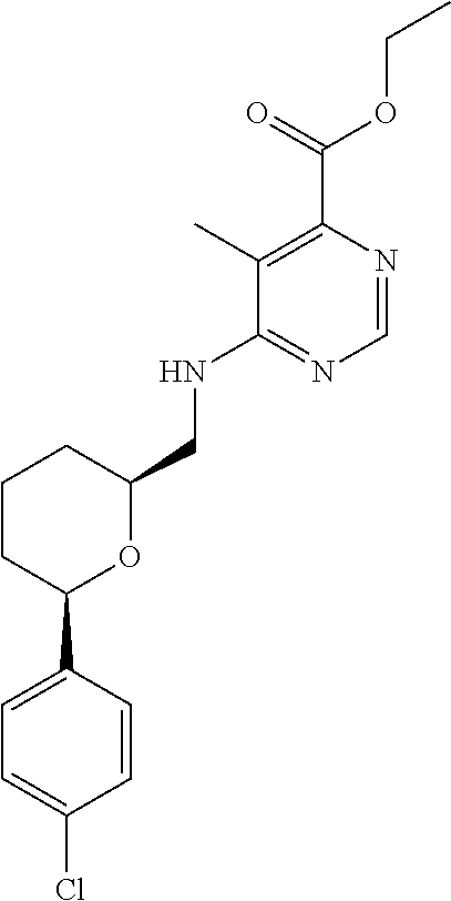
N1=C(NCC2OC(C3=CC=C(Cl)C=C3)CCC2)C(C)=C(C(=O)OCC)N=C1
